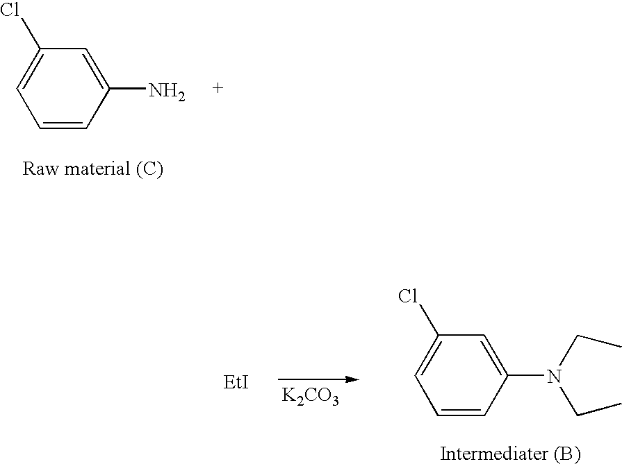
C1(Cl)=CC=CC(N)=C1.[K2CO3].C1(N(CC)CC)=CC(Cl)=CC=C1.[EtI]
